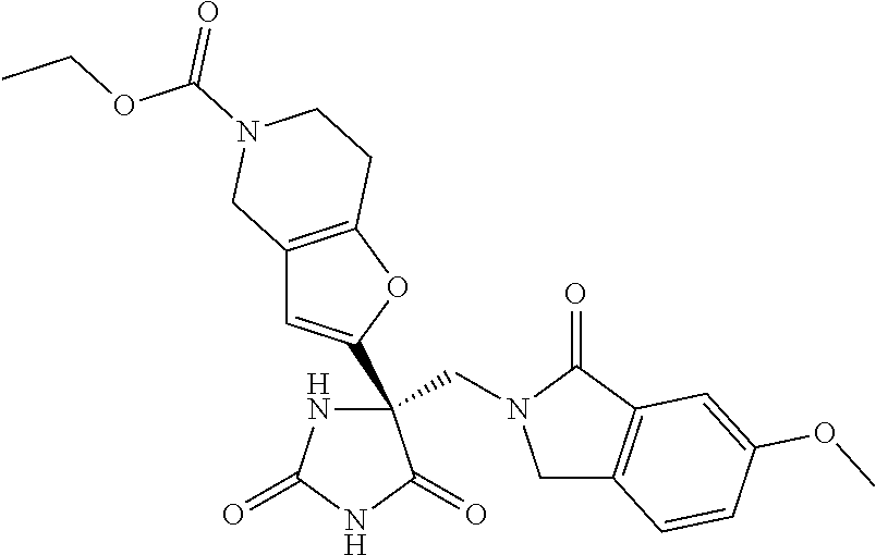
C(C1(C2=CC3=C(O2)CCN(C(OCC)=O)C3)NC(=O)NC1=O)N1CC2=C(C1=O)C=C(OC)C=C2
